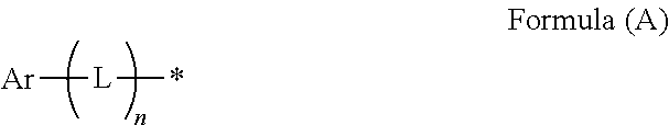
[Ar][L]*
